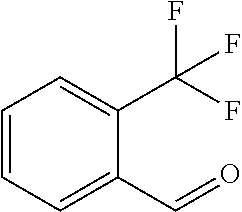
C1(C(F)(F)F)=CC=CC=C1C=O
